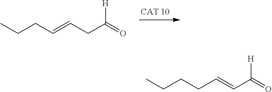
CCCC=CCC(=O)[H].CCCCC=CC(=O)[H]
